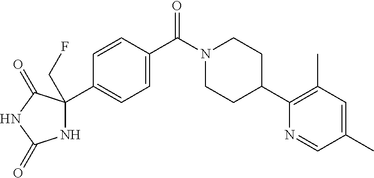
N1C(C2=CC=C(C(N3CCC(C4=C(C)C=C(C)C=N4)CC3)=O)C=C2)(CF)C(=O)NC1=O
